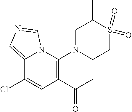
C12=CN=CN1C(N1CCS(=O)(=O)C(C)C1)=C(C(C)=O)C=C2Cl
